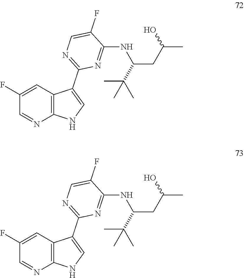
C1(F)=CC2=C(N=C1)NC=C2C1=NC=C(F)C(NC(CC(C)O)C(C)(C)C)=N1.C1(F)=CC2=C(N=C1)NC=C2C1=NC=C(F)C(NC(CC(C)O)C(C)(C)C)=N1
